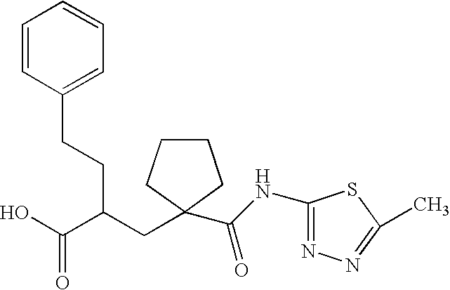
OC(C(CC1(C(NC2=NN=C(C)S2)=O)CCCC1)CCC1=CC=CC=C1)=O
